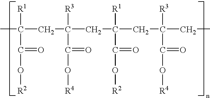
CC([R1])(CC(CC(CC([R3])(C(O[R4])=O)CC)([R1])C(=O)O[R2])([R3])C(O[R4])=O)C(O[R2])=O
